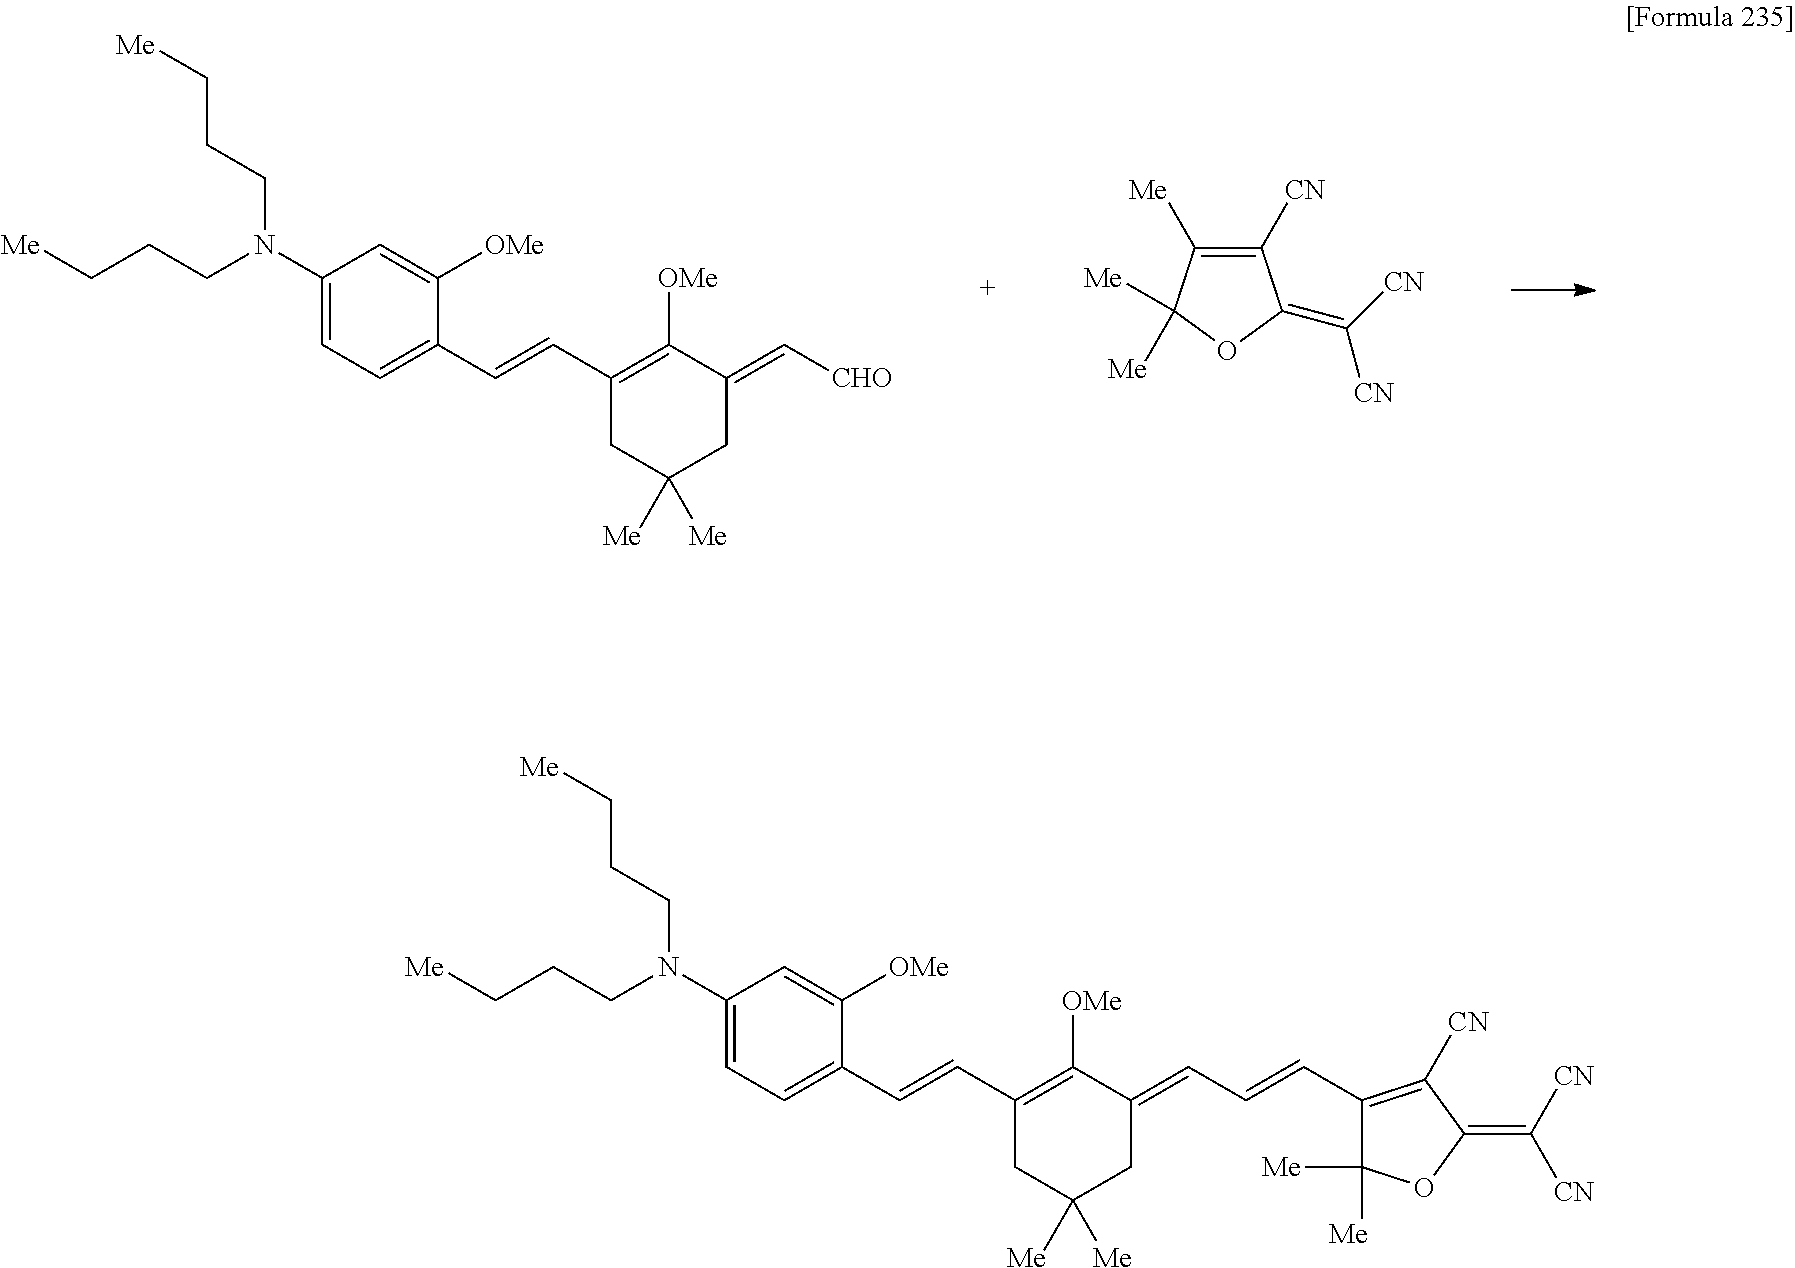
[Me]C1([Me])C([Me])=C([CN])C(=C([CN])[CN])O1.C1(N(CCC[Me])CCC[Me])=CC=C(C=CC2=C([OMe])C(=C[CHO])CC([Me])([Me])C2)C([OMe])=C1.C1(N(CCC[Me])CCC[Me])=CC=C(C=CC2=C([OMe])C(=CC=CC3=C([CN])C(=C([CN])[CN])OC3([Me])[Me])CC([Me])([Me])C2)C([OMe])=C1
